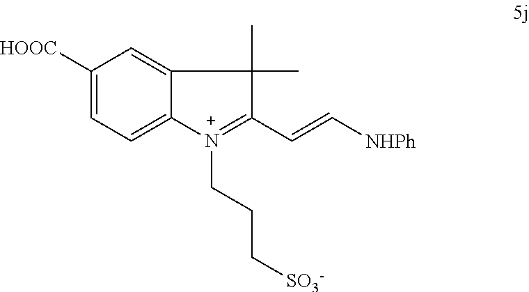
C1([HOOC])=CC=C2C(=C1)C(C)(C)C(C=C[NHPh])=[N+]2CCC[SO3-]
